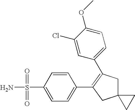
NS(=O)(=O)C1=CC=C(C2=C(C3=CC=C(OC)C(Cl)=C3)CC3(C2)CC3)C=C1
